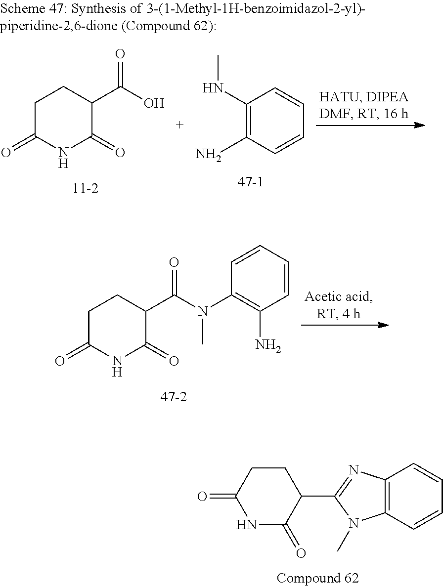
C1C(=O)NC(=O)C(C(O)=O)C1.C1(NC)=C(N)C=CC=C1.C1C(=O)NC(=O)C(C(N(C)C2=C(N)C=CC=C2)=O)C1.C12=C(C=CC=C1)N(C)C(C1CCC(=O)NC1=O)=N2
